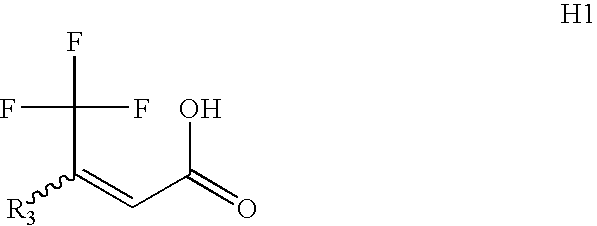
[R3]C(=CC(O)=O)C(F)(F)F
